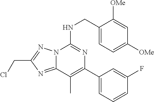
C1(CNC2=NC(C3=CC=CC(F)=C3)=C(C)C3=NC(CCl)=NN23)=CC=C([OMe])C=C1[OMe]
